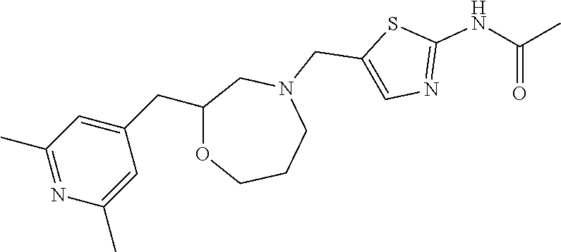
C1(C)=NC(C)=CC(CC2OCCCN(CC3=CN=C(NC(=O)C)S3)C2)=C1
